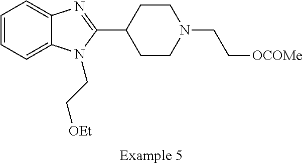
C1=CC=C2C(=C1)N=C(C1CCN(CC[OCOMe])CC1)N2CC[OEt]
